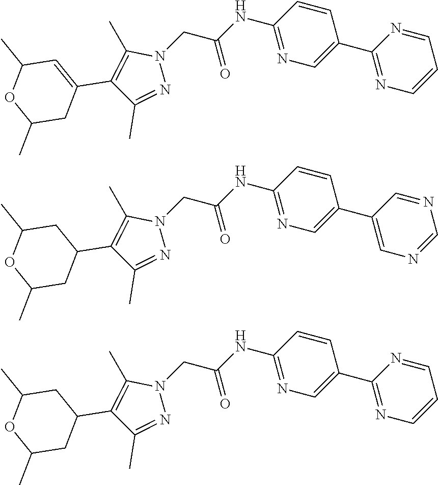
C1=NC(C2=CN=C(NC(CN3C(C)=C(C4=CC(C)OC(C)C4)C(C)=N3)=O)C=C2)=NC=C1.N1=CC(C2=CN=C(NC(CN3C(C)=C(C4CC(C)OC(C)C4)C(C)=N3)=O)C=C2)=CN=C1.C1=NC(C2=CN=C(NC(CN3C(C)=C(C4CC(C)OC(C)C4)C(C)=N3)=O)C=C2)=NC=C1
